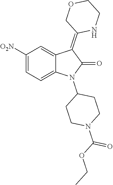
C1([O2N])=CC=C2C(=C1)C(=C1NCCOC1)C(=O)N2C1CCN(C(OCC)=O)CC1
